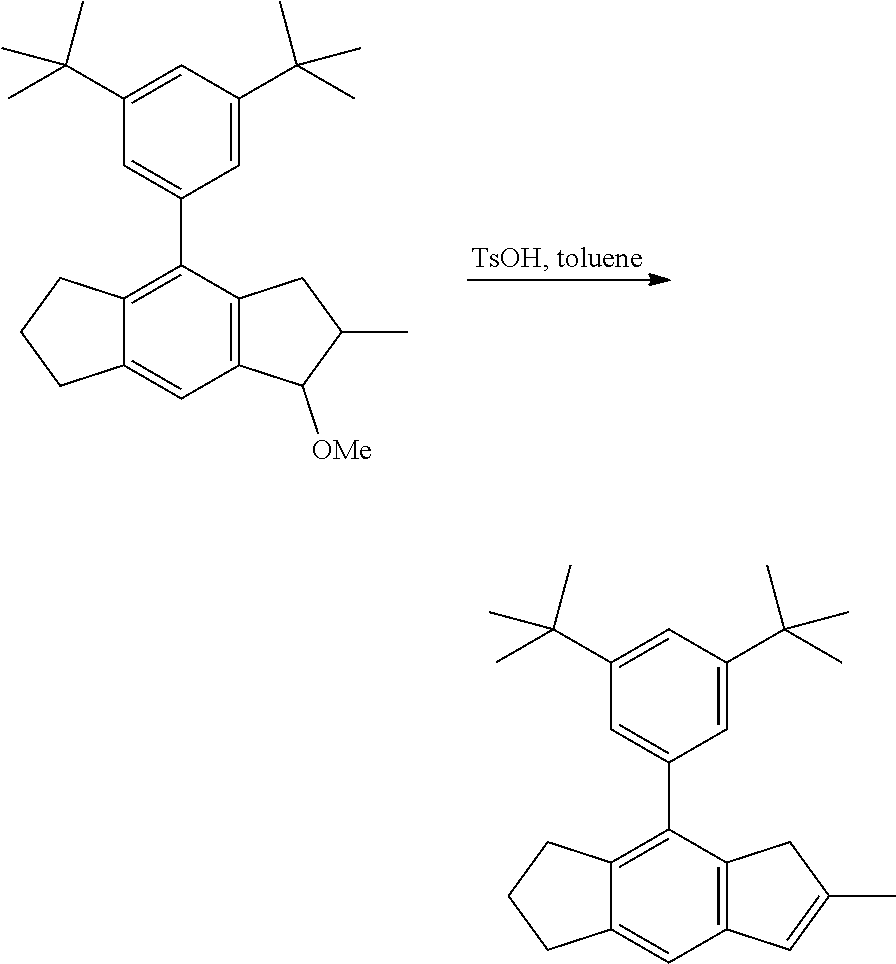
C12=C(C(C3=CC(C(C)(C)C)=CC(C(C)(C)C)=C3)=C3C(=C1)CCC3)CC(C)C2[OMe].C12=C(C(C3=CC(C(C)(C)C)=CC(C(C)(C)C)=C3)=C3C(=C1)CCC3)CC(C)=C2
